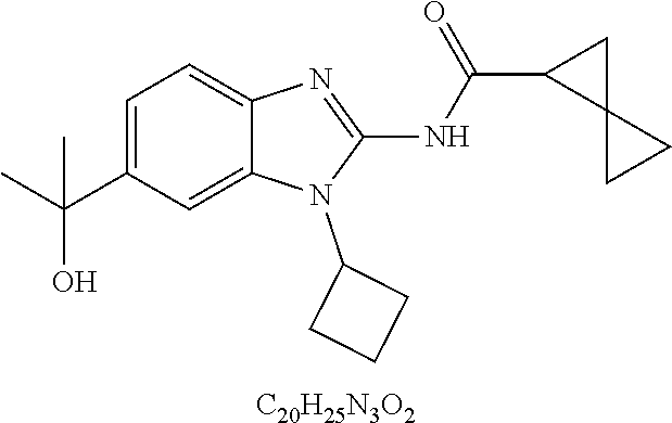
C1=C(C(C)(C)O)C=C2C(=C1)N=C(NC(C1C3(C1)CC3)=O)N2C1CCC1.[C20H25N3O2]
